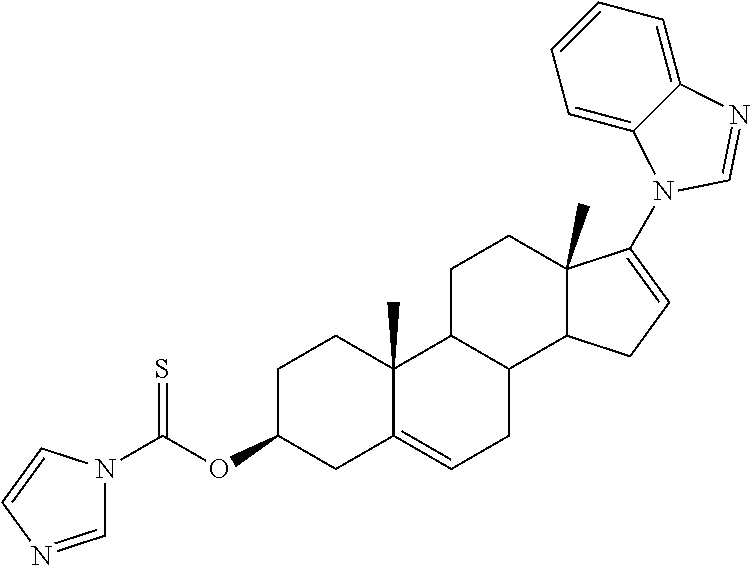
C1=C2C(=CC=C1)N=CN2C1=CCC2C3CC=C4C(C)(C3CCC21C)CCC(OC(N1C=NC=C1)=S)C4
